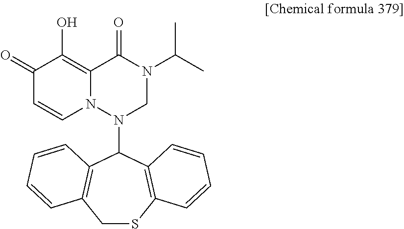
C12=C(O)C(=O)C=CN1N(C1C3=C(CSC4=C1C=CC=C4)C=CC=C3)CN(C(C)C)C2=O
